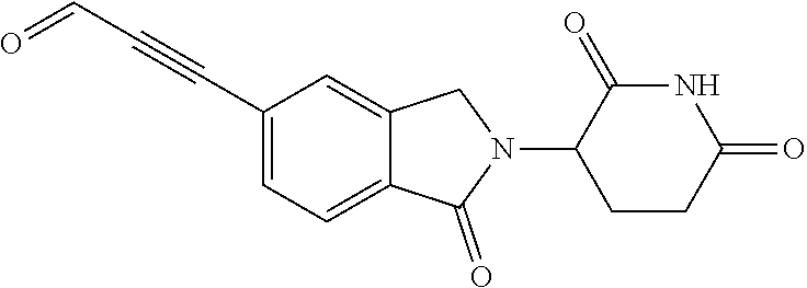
C1(C#CC=O)=CC=C2C(=C1)CN(C1CCC(=O)NC1=O)C2=O
